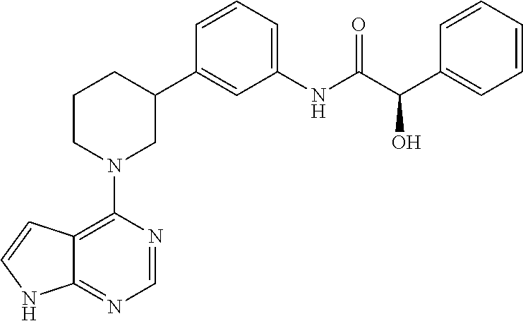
C12=C(N3CC(C4=CC(NC(C(C5=CC=CC=C5)O)=O)=CC=C4)CCC3)N=CN=C1NC=C2
